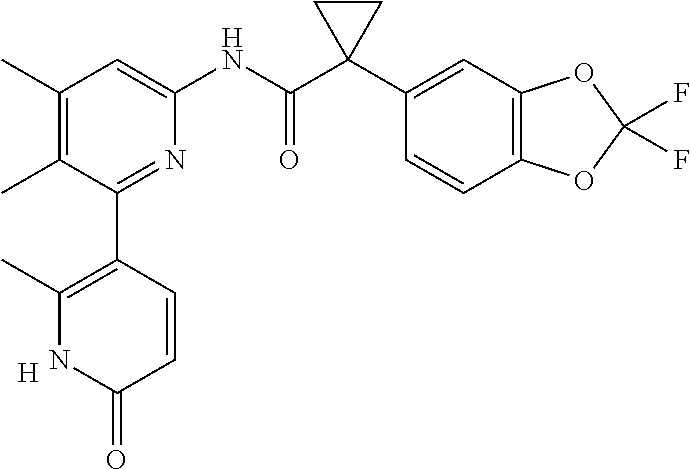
[H].C1(C)=C(C)C(C2=C(C)NC(=O)C=C2)=NC(NC(C2(C3=CC4=C(C=C3)OC(F)(F)O4)CC2)=O)=C1
